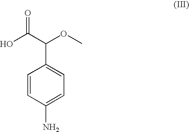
C1=CC(N)=CC=C1C(C(O)=O)OC
